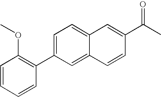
C1=CC=CC(C2=CC=C3C(=C2)C=CC(C(C)=O)=C3)=C1OC
